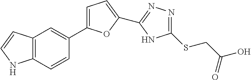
C1=C(C2=CC3=C(C=C2)NC=C3)OC(C2=NN=C(SCC(O)=O)N2)=C1
